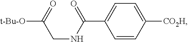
N(C(C1=CC=C([CO2H])C=C1)=O)CC([t-Bu-O])=O
